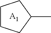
C1CCC(C)C1.[A1]
